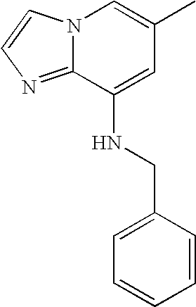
N12C(=NC=C1)C(NCC1=CC=CC=C1)=CC(C)=C2
